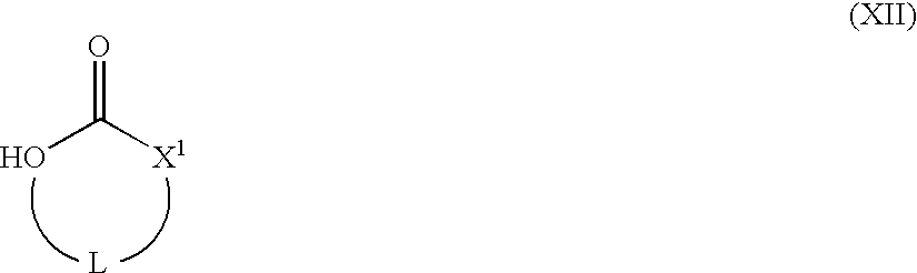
OC([X1])=O.[L]
